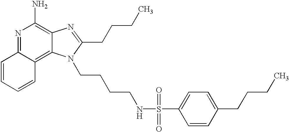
N1=C2C(=C3C(=C1N)N=C(CCCC)N3CCCCNS(C1=CC=C(CCCC)C=C1)(=O)=O)C=CC=C2
